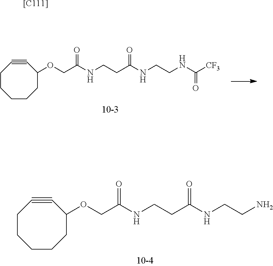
C1CC#CC(OCC(NCCC(NCCN)=O)=O)CCC1.C1CC#CC(OCC(NCCC(NCCNC([CF3])=O)=O)=O)CCC1.[[C111]]
